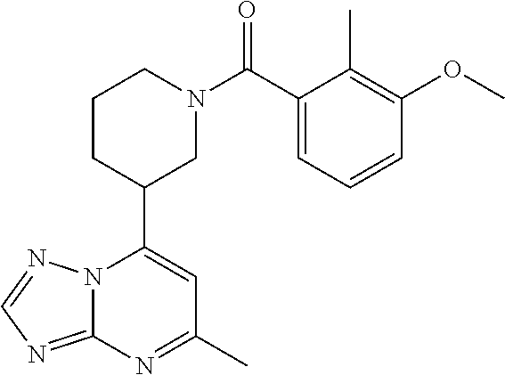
N12C(=NC=N1)N=C(C)C=C2C1CN(C(=O)C2=CC=CC(OC)=C2C)CCC1
